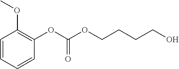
C1=CC=CC(OC(OCCCCO)=O)=C1OC
